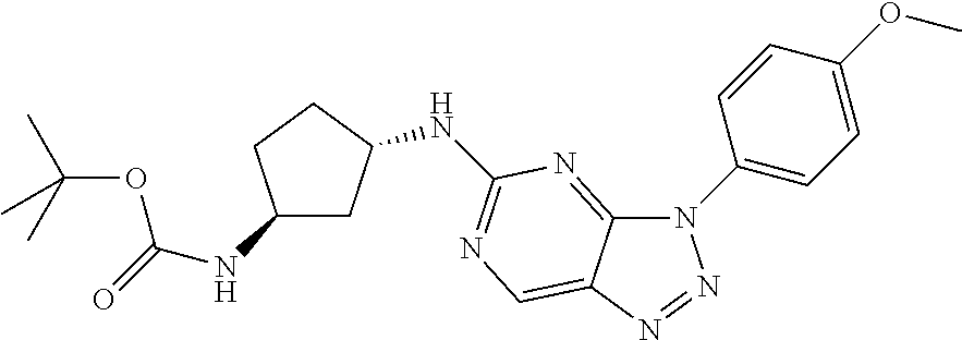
C12=NC(NC3CC(NC(=O)OC(C)(C)C)CC3)=NC=C1N=NN2C1=CC=C(OC)C=C1
